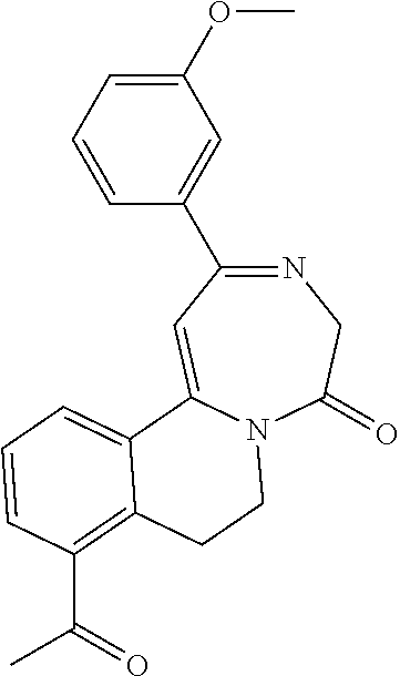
N1=C(C2=CC(OC)=CC=C2)C=C2N(C(=O)C1)CCC1=C(C(C)=O)C=CC=C21
